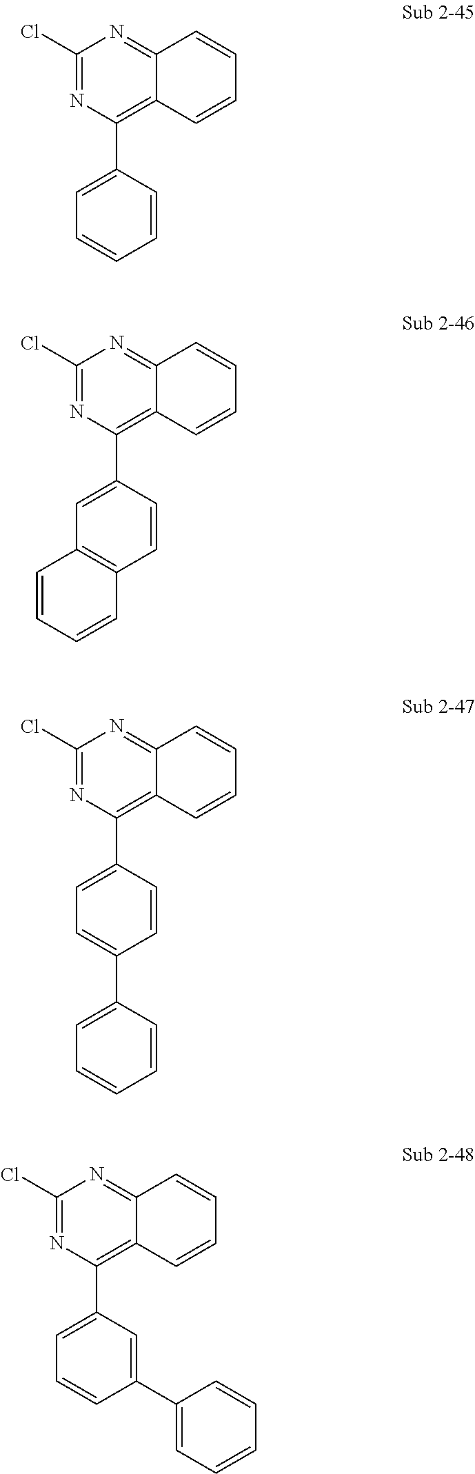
C1(Cl)=NC(C2=CC=CC=C2)=C2C(=N1)C=CC=C2.C1(Cl)=NC(C2=CC3=C(C=C2)C=CC=C3)=C2C(=N1)C=CC=C2.C1(Cl)=NC(C2=CC=C(C3=CC=CC=C3)C=C2)=C2C(=N1)C=CC=C2.C1(Cl)=NC(C2=CC=CC(C3=CC=CC=C3)=C2)=C2C(=N1)C=CC=C2
